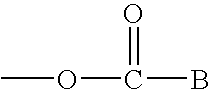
COC(B)=O
